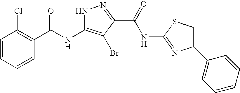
C1=CC=CC(C(NC2=C(Br)C(C(=O)NC3=NC(C4=CC=CC=C4)=CS3)=NN2)=O)=C1Cl
